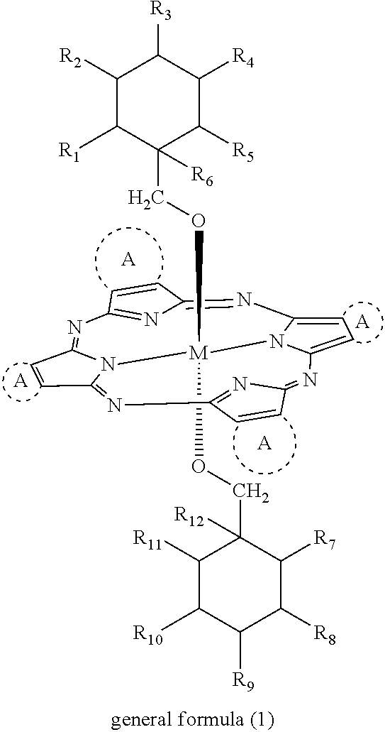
[A].[A].[A].[A].[M]1(OCC2([R12])C([R11])C([R10])C([R9])C([R8])C2[R7])(OCC2([R6])C([R1])C([R2])C([R3])C([R4])C2[R5])N2C3=NC4=NC(=NC5=CC=C(N=C6C=CC(=N6)N=C2C=C3)N15)C=C4
